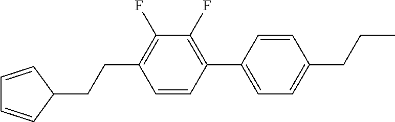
C1=CC(C2=CC=C(CCC)C=C2)=C(F)C(F)=C1CCC1C=CC=C1
